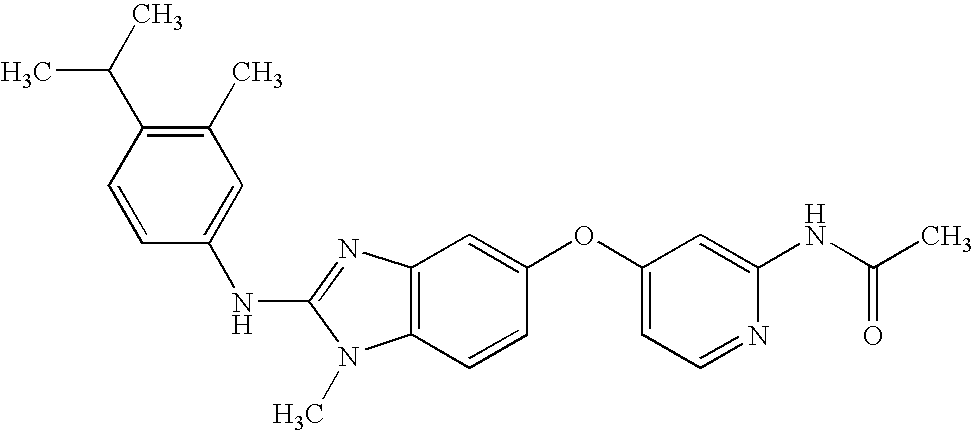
C1(C)=C(C(C)C)C=CC(NC2=NC3=C(N2C)C=CC(OC2=CC=NC(NC(C)=O)=C2)=C3)=C1
